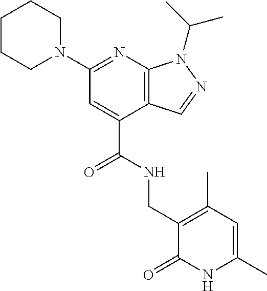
C1CN(C2=NC3=C(C(C(NCC4=C(C)C=C(C)NC4=O)=O)=C2)C=NN3C(C)C)CCC1
